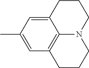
C12=C3C=C(C)C=C1CCCN2CCC3
